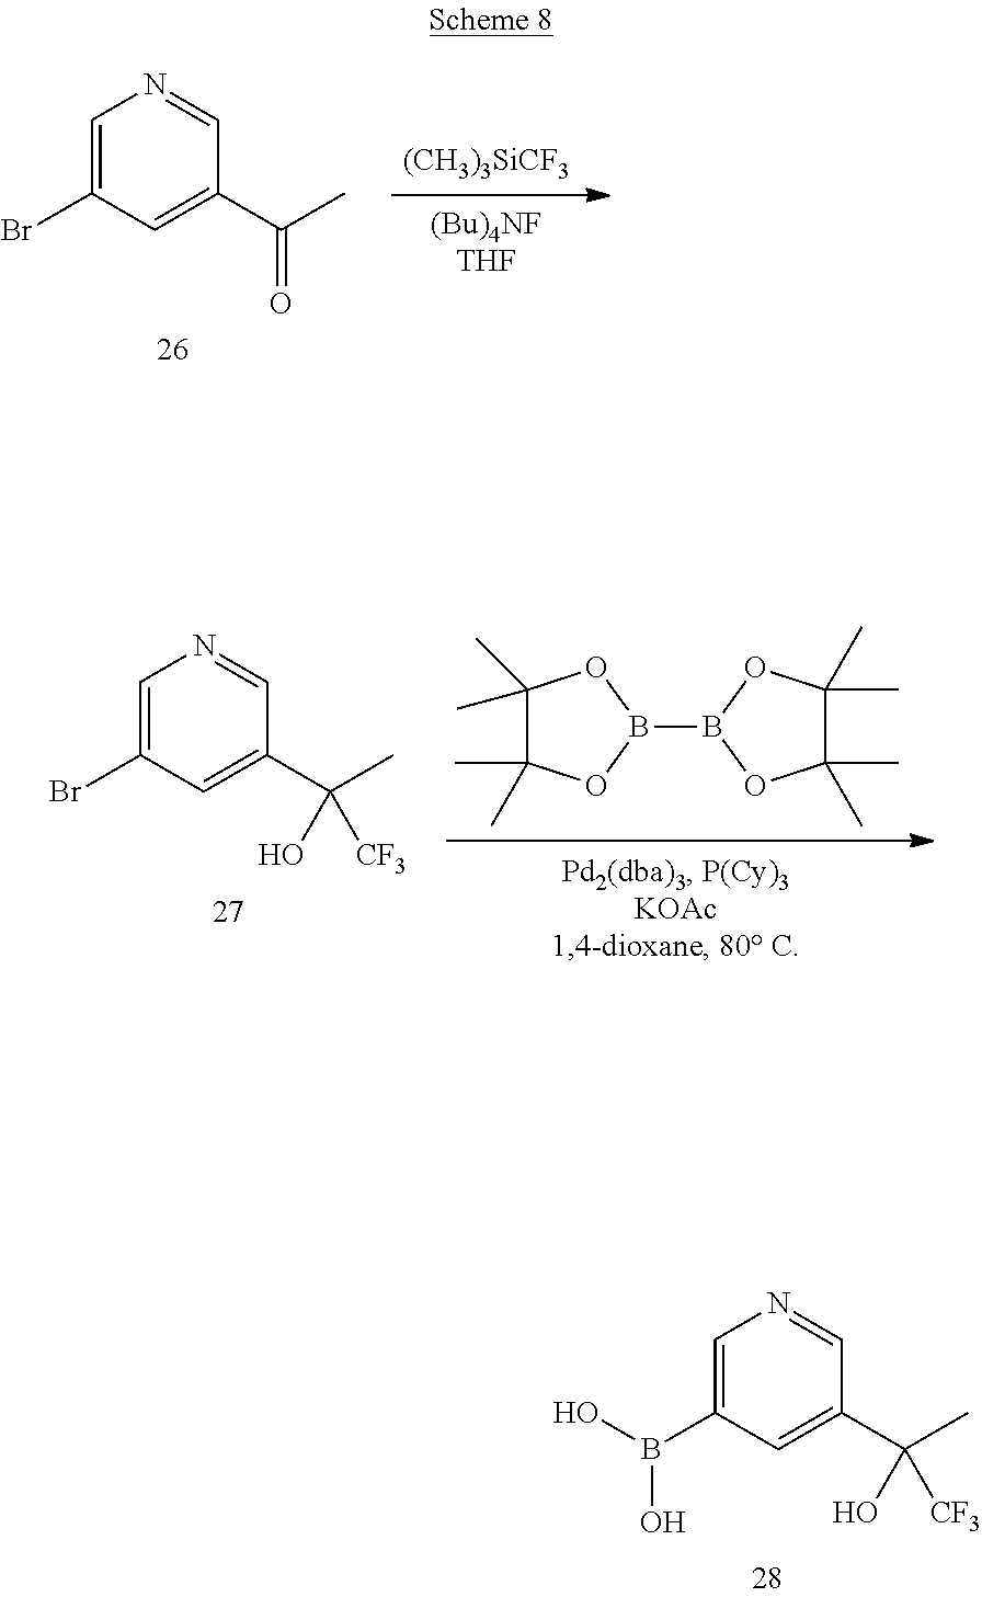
C1=C(Br)C=C(C(C)=O)C=N1.[(CH3)3SiCF3].[(Bu)4NFTHF].C1=C(Br)C=C(C(C)(O)[CF3])C=N1.C1(C)(C)C(C)(C)OB(B2OC(C)(C)C(C)(C)O2)O1.C1=C(B(O)O)C=C(C(C)(O)[CF3])C=N1
